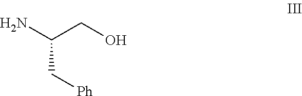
C(C(N)CO)[Ph]
